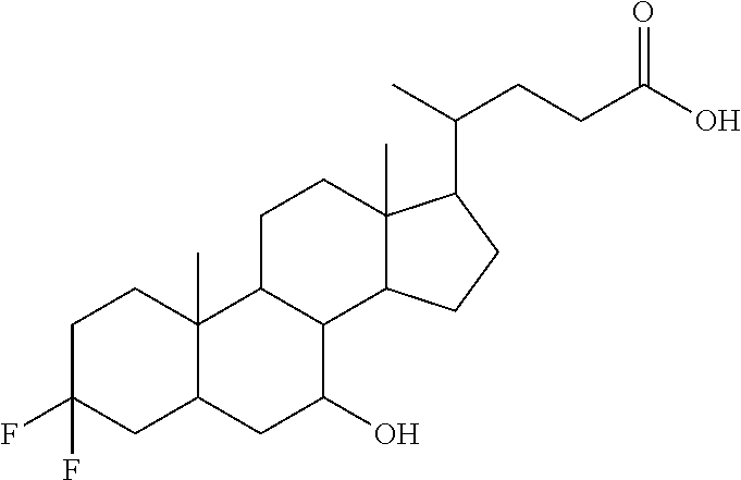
C1C(F)(F)CC2C(C)(C1)C1C(C(O)C2)C2C(C)(CC1)C(C(C)CCC(O)=O)CC2
